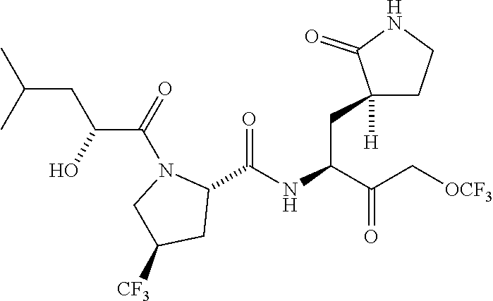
O=C(NC(CC1([H])CCNC1=O)C(C[OCF3])=O)C1N(C(C(O)CC(C)C)=O)CC([CF3])C1
